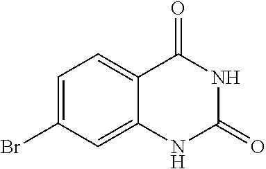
C1=C(Br)C=C2C(=C1)C(=O)NC(=O)N2
